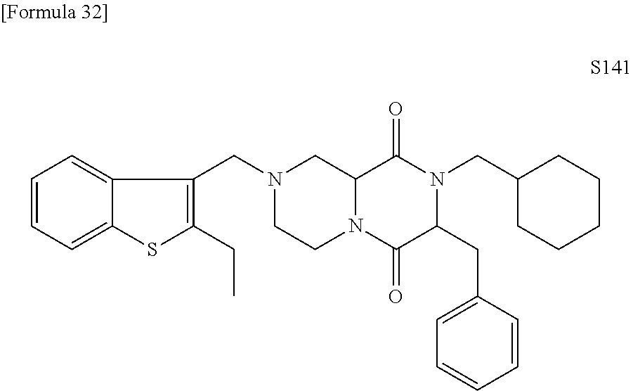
C1=CC=C2C(=C1)C(CN1CCN3C(C1)C(=O)N(CC1CCCCC1)C(CC1=CC=CC=C1)C3=O)=C(CC)S2
